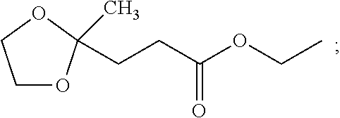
C1OC(CCC(OCC)=O)(C)OC1
